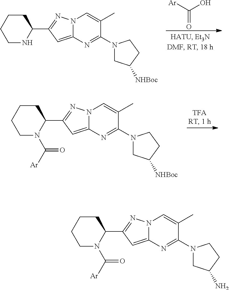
C(=O)([Ar])O.C1NC(C2=NN3C(=C2)N=C(N2CC([NHBoc])CC2)C(C)=C3)CCC1.C1N(C([Ar])=O)C(C2=NN3C(=C2)N=C(N2CC([NHBoc])CC2)C(C)=C3)CCC1.C1N(C([Ar])=O)C(C2=NN3C(=C2)N=C(N2CC(N)CC2)C(C)=C3)CCC1
